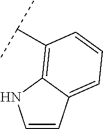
C1=CC2=CC=CC(C(C)C)=C2N1
